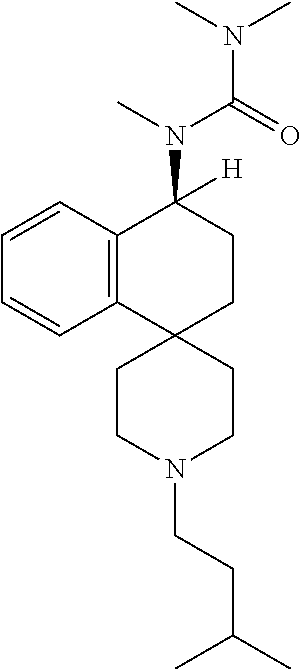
C12=C(C=CC=C1)C(N(C(N(C)C)=O)C)([H])CCC21CCN(CCC(C)C)CC1
